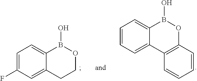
B1(O)OC2=C(C3=CC=CC=C13)C=CC=C2.OB1OCCC2=CC(F)=CC=C12
